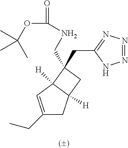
N1=NN=C(CC2(CNC(=O)OC(C)(C)C)C3([H])C([H])(CC(CC)=C3)C2)N1
